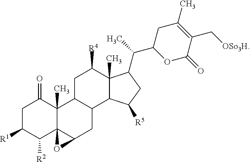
C1C([R1])C([R2])C23C(C)(C1=O)C1C(CC2O3)C2C(C)(C([R4])C1)C(C(C1OC(=O)C(C[OSo3H])=C(C)C1)C)CC2[R5]
